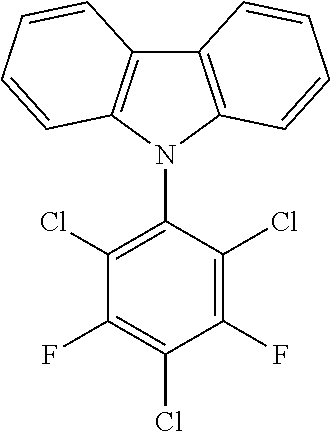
C12=C(N(C3=C(Cl)C(F)=C(Cl)C(F)=C3Cl)C3=C1C=CC=C3)C=CC=C2
